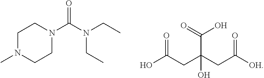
C1CN(C)CCN1C(N(CC)CC)=O.O=C(CC(C(=O)O)(CC(=O)[OH])O)O
